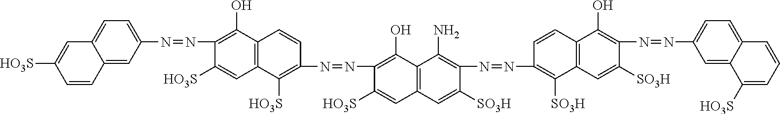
C1(N=NC2=C(O)C3=C(C=C2[HO3S])C([HO3S])=C(N=NC2=C(O)C4=C(C=C2[HO3S])C=C([SO3H])C(N=NC2=C([SO3H])C5=C(C=C2)C(O)=C(N=NC2=CC=C6C(=C2)C([HO3S])=CC=C6)C([SO3H])=C5)=C4N)C=C3)=CC=C2C(=C1)C=CC([HO3S])=C2
